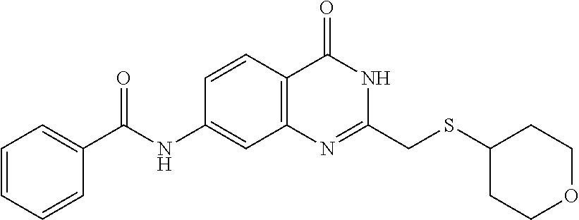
C1(CSC2CCOCC2)=NC2=C(C=CC(NC(C3=CC=CC=C3)=O)=C2)C(=O)N1
